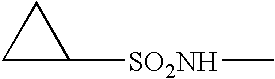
C1C([SO2NH]C)C1
